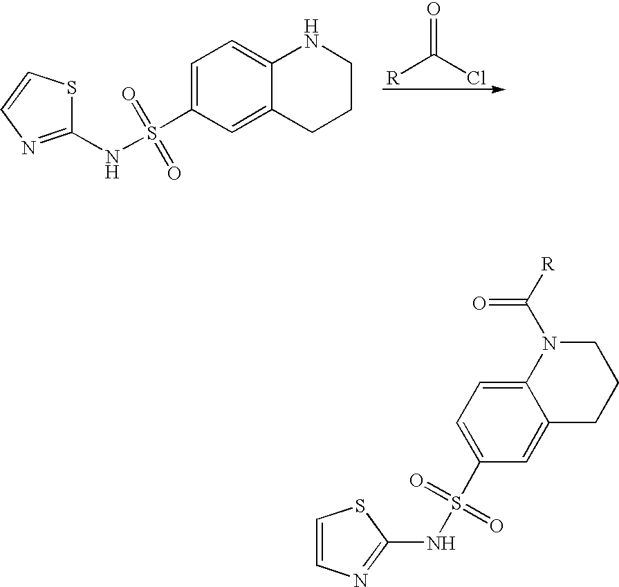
[R]C(Cl)=O.C1=C(S(NC2=NC=CS2)(=O)=O)C=C2C(=C1)NCCC2.C12=CC(S(=O)(=O)NC3=NC=CS3)=CC=C1N(C(=O)[R])CCC2
